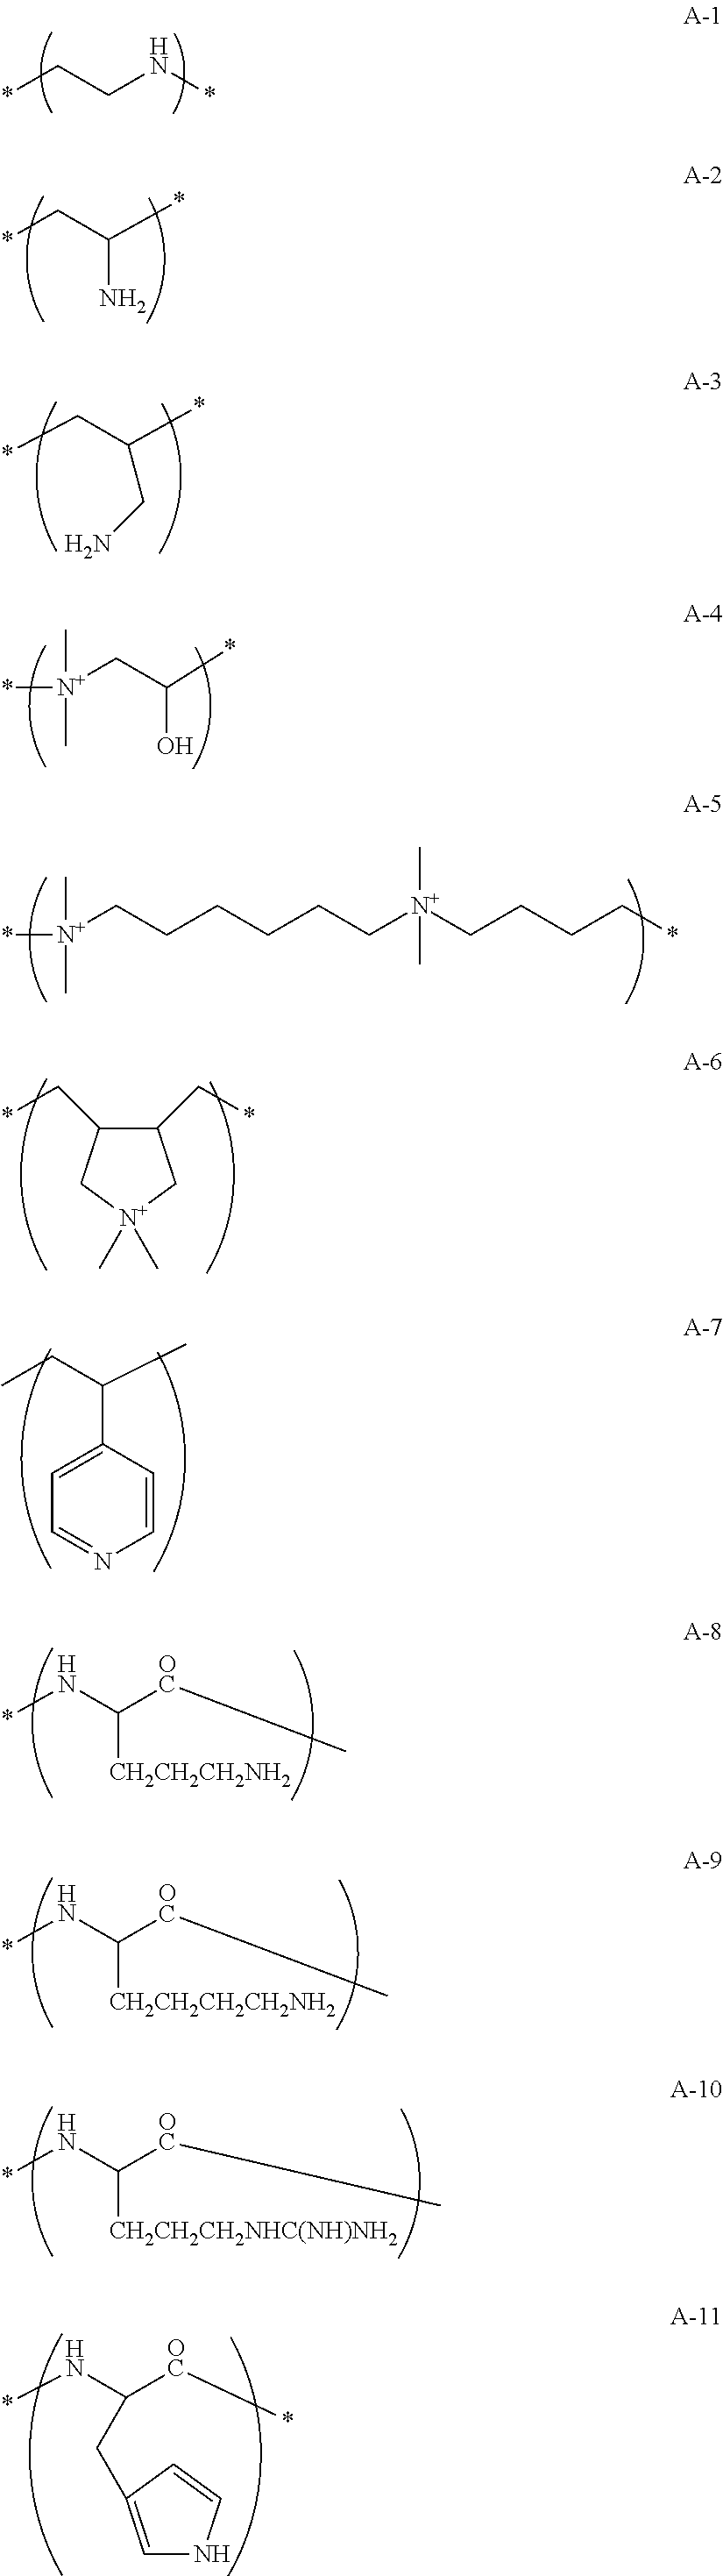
*CCN*.*CC(*)N.*CC(*)CN.*[N+](C)(C)CC(*)O.*[N+](C)(C)CCCCCC[N+](CCCC*)(C)C.C1(C*)C(C*)C[N+](C)(C)C1.CCC(C)C1=CC=NC=C1.*NC([OC]C)[CH2CH2CH2NH2].*NC([OC]C)[CH2CH2CH2CH2NH2].*NC([OC]C)[CH2CH2CH2NHC(NH)NH2].C1=C(CC(N*)[OC]*)C=CN1
